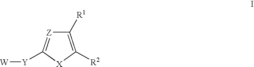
C1([R1])=C([R2])[X]C([Y][W])=[Z]1
